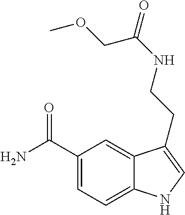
C1(C(N)=O)=CC=C2C(=C1)C(CCNC(=O)COC)=CN2
